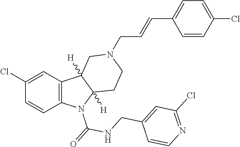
C1=CC2=C(C=C1Cl)C1([H])C([H])(N2C(=O)NCC2=CC(Cl)=NC=C2)CCN(CC=CC2=CC=C(Cl)C=C2)C1
